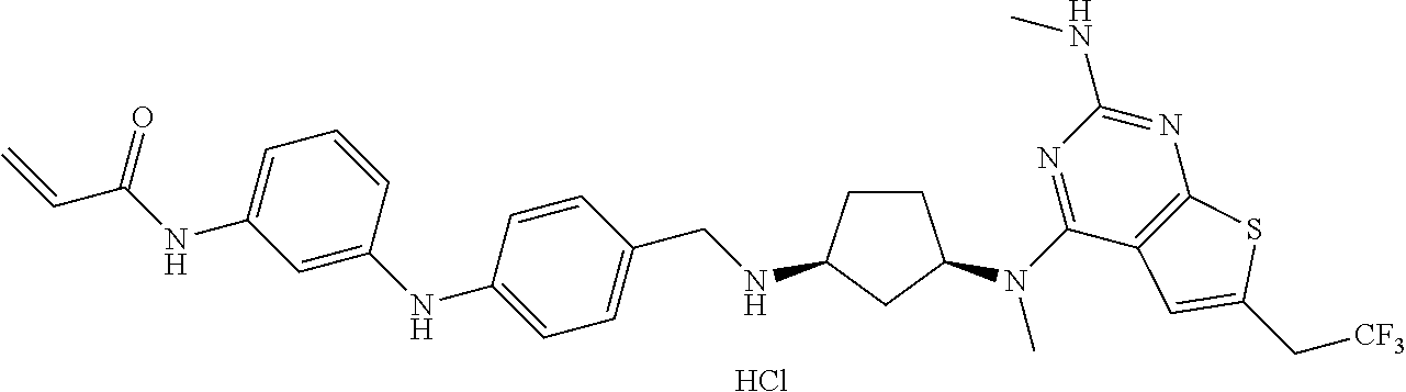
C1CC(N(C2=NC(NC)=NC3=C2C=C(C[CF3])S3)C)CC1NCC1=CC=C(NC2=CC(NC(C=C)=O)=CC=C2)C=C1.Cl
